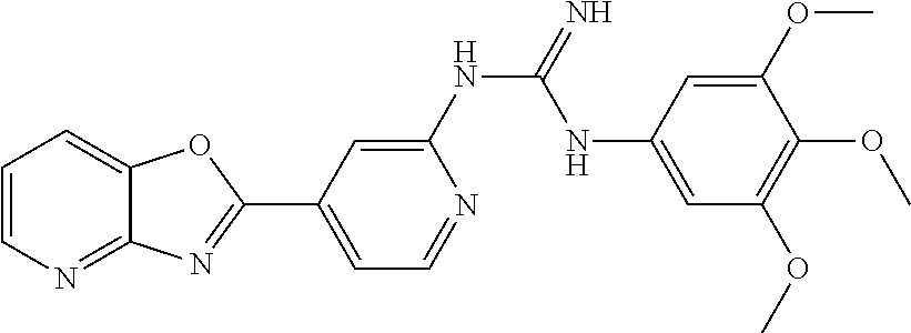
C1=CN=C2C(=C1)OC(C1=CC=NC(NC(=N)NC3=CC(OC)=C(OC)C(OC)=C3)=C1)=N2
